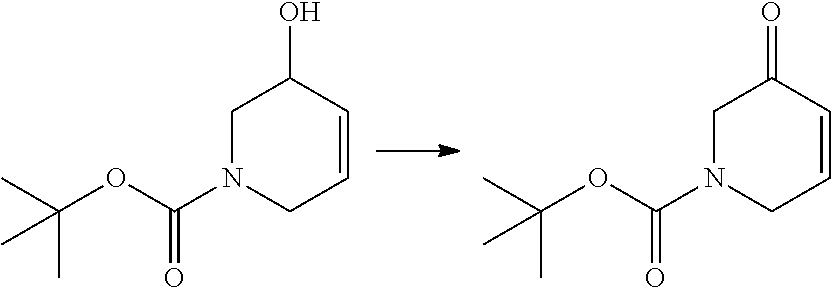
C1N(C(=O)OC(C)(C)C)CC=CC1O.C1N(C(=O)OC(C)(C)C)CC=CC1=O
